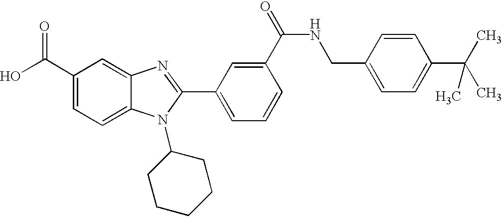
OC(C1=CC=C2C(=C1)N=C(C1=CC=CC(C(=O)NCC3=CC=C(C(C)(C)C)C=C3)=C1)N2C1CCCCC1)=O
